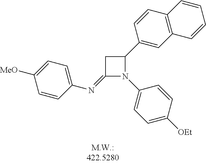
C1(=NC2=CC=C([MeO])C=C2)N(C2=CC=C([OEt])C=C2)C(C2=CC3=C(C=C2)C=CC=C3)C1
